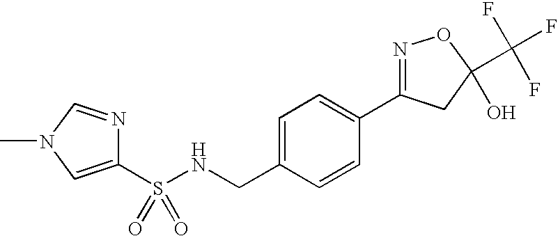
C1(S(NCC2=CC=C(C3=NOC(C(F)(F)F)(O)C3)C=C2)(=O)=O)=CN(C)C=N1
